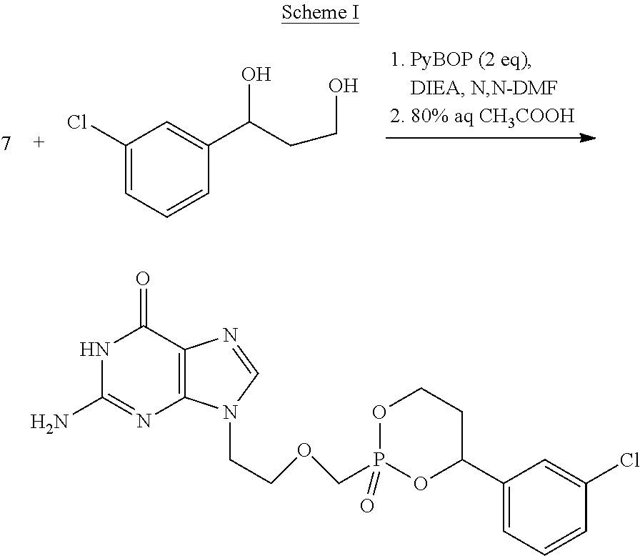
C1(Cl)=CC=CC(C(CCO)O)=C1.N1C(N)=NC2=C(C1=O)N=CN2CCOCP1(=O)OC(C2=CC=CC(Cl)=C2)CCO1
